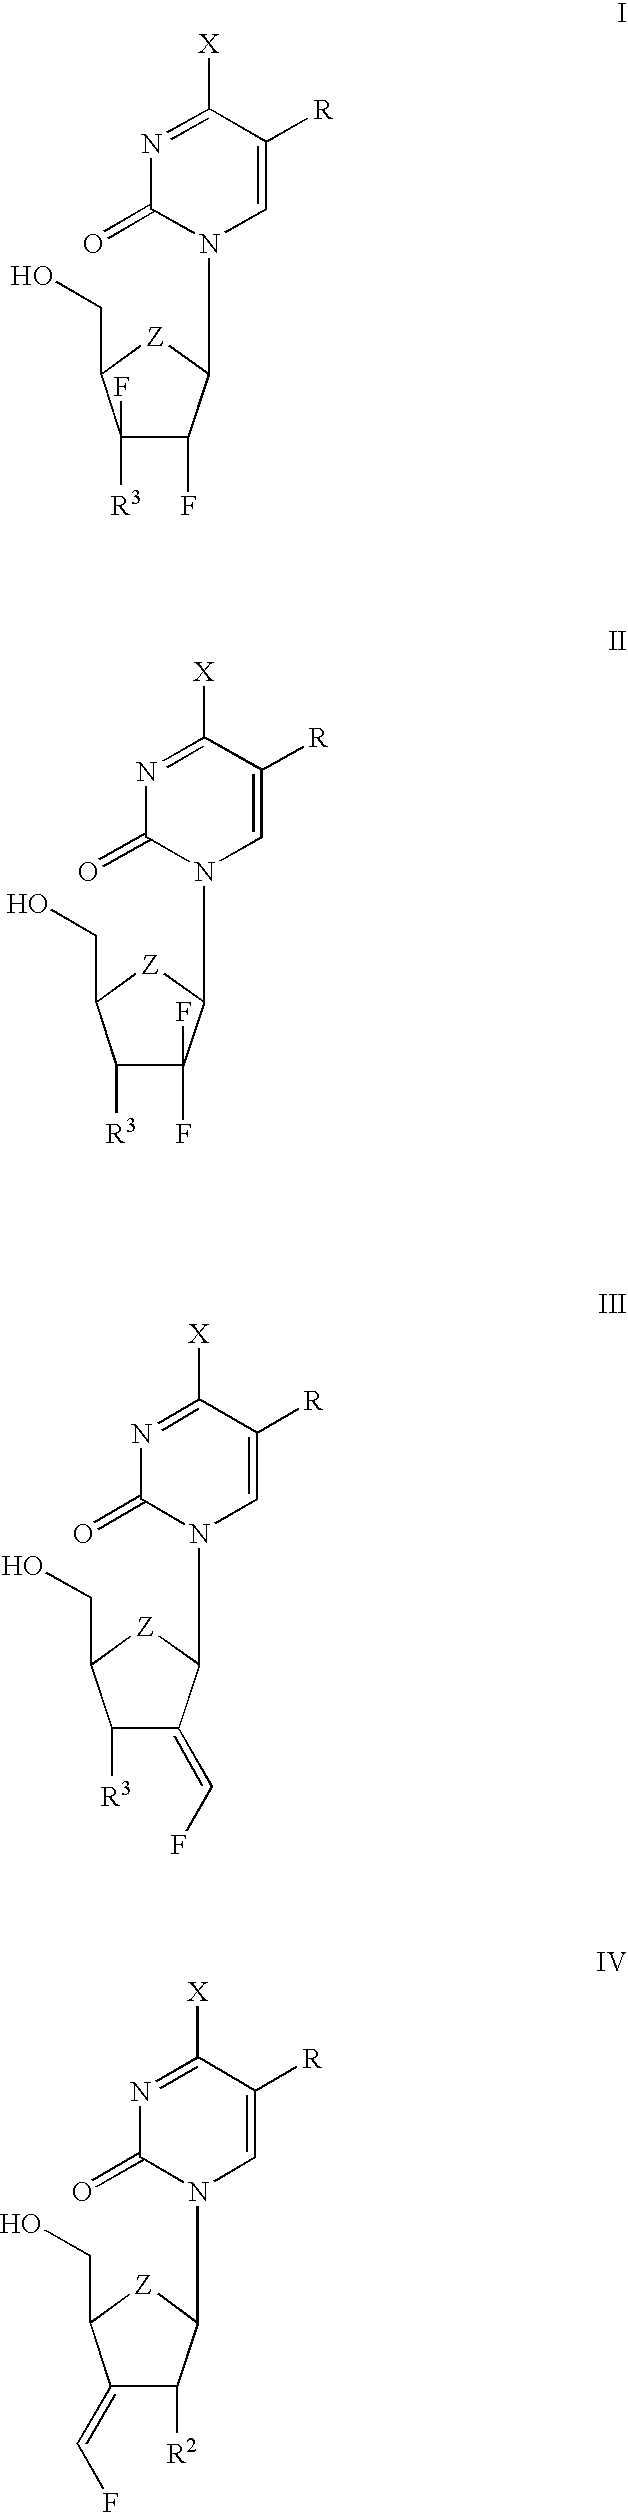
C1([R3])(F)C(F)C(N2C=C([R])C([X])=NC2=O)[Z]C1CO.C1([R3])C(F)(F)C(N2C=C([R])C([X])=NC2=O)[Z]C1CO.C1([R3])C(=CF)C(N2C=C([R])C([X])=NC2=O)[Z]C1CO.C1(=CF)C([R2])C(N2C=C([R])C([X])=NC2=O)[Z]C1CO
